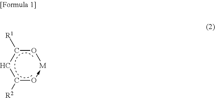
C1([R2])O->[M]OC([R1])C1
